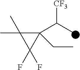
C1(C(C)[CF3])(CC)C(C)(C)C1(F)F
